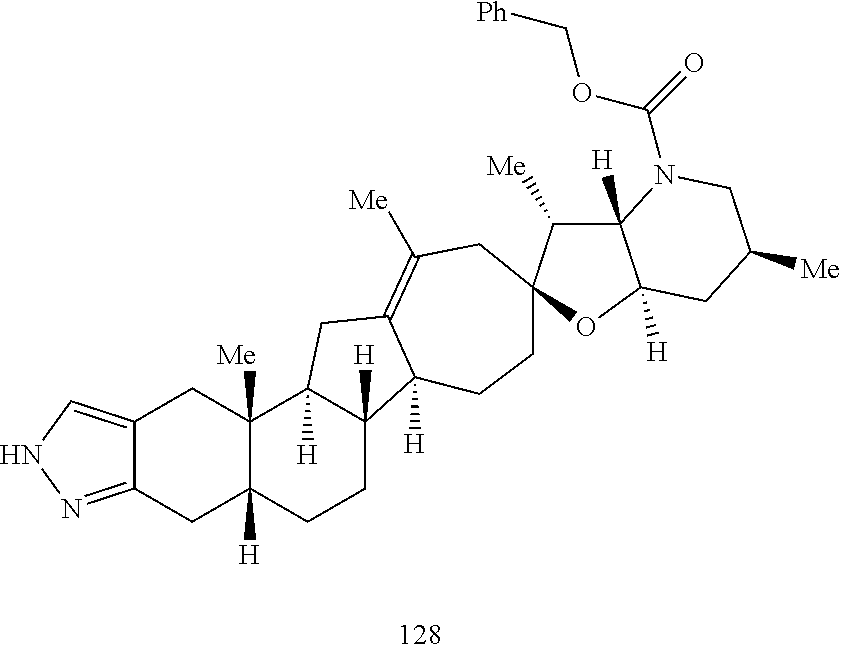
C12=NNC=C1CC1([Me])C([H])(C2)CCC2([H])C1([H])CC1=C([Me])CC3(CCC21[H])C([Me])C1([H])C([H])(O3)CC([Me])CN1C(=O)OC[Ph]
